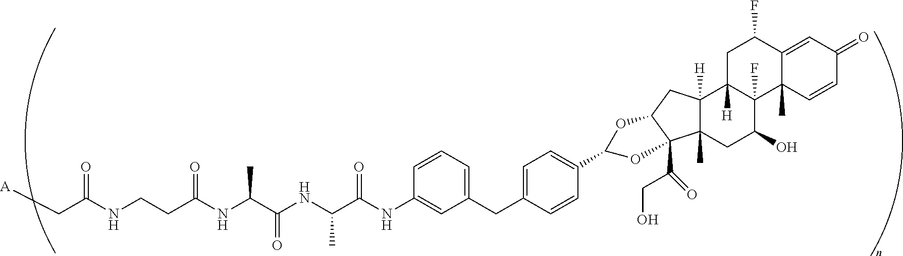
C(C(NC(C(NC(C(NC1=CC(CC2=CC=C(C3OC4C(C(CO)=O)(C5(C)C([H])(C4)C4([H])C(F)(C(O)C5)C5(C)C(=CC(=O)C=C5)C(F)C4)O3)C=C2)=CC=C1)=O)C)=O)C)=O)CNC(C[A])=O
